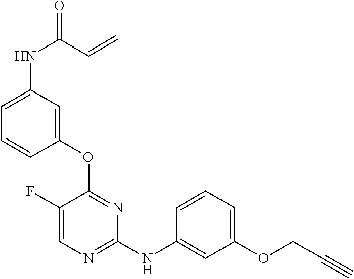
N(C1=NC=C(F)C(OC2=CC(NC(C=C)=O)=CC=C2)=N1)C1=CC(OCC#C)=CC=C1
